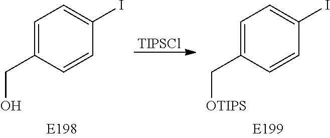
[TIPSCl].C1=C(CO)C=CC(I)=C1.C1=C(C[OTIPS])C=CC(I)=C1
